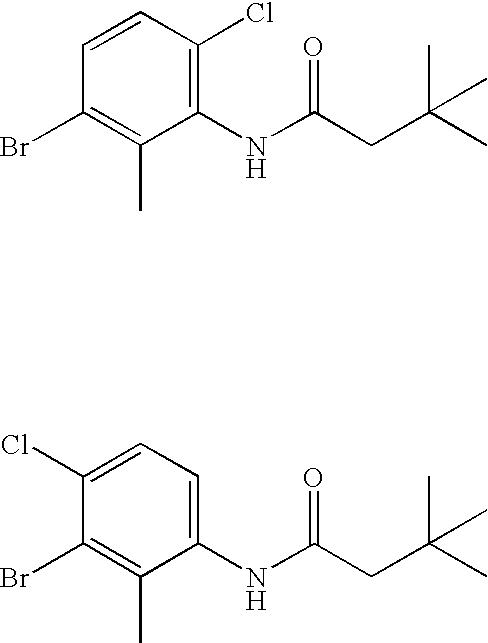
C1(Br)=C(C)C(NC(CC(C)(C)C)=O)=C(Cl)C=C1.C1(Br)=C(C)C(NC(CC(C)(C)C)=O)=CC=C1Cl
